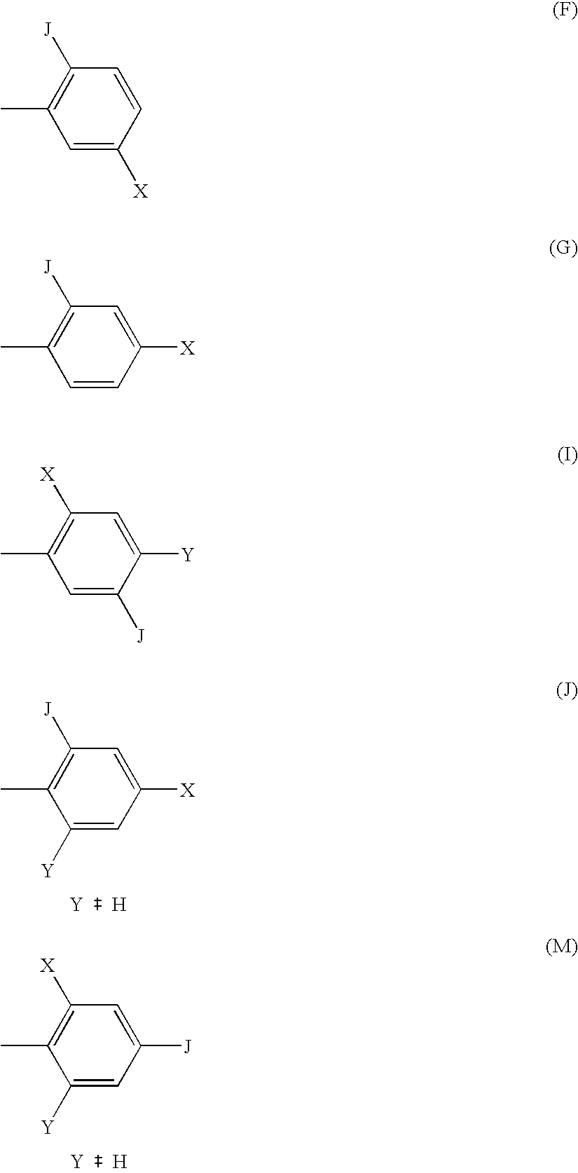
[Y].[H].C1([Y])=CC([X])=CC([J])=C1C.C1([Y])=CC([J])=CC([X])=C1C.[Y].[H].C1=C([X])C=CC([J])=C1C.C1=CC([X])=CC([J])=C1C.C1=C([J])C([Y])=CC([X])=C1C
